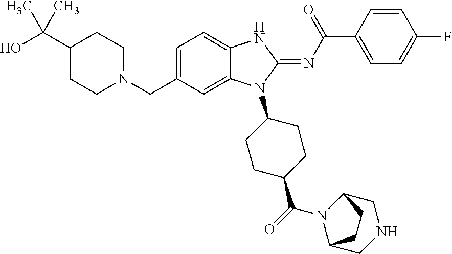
C1(C(O)(C)C)CCN(CC2=CC=C3C(=C2)N(C2CCC(C(=O)N4C5CNCC4CC5)CC2)C(=NC(C2=CC=C(F)C=C2)=O)N3)CC1
